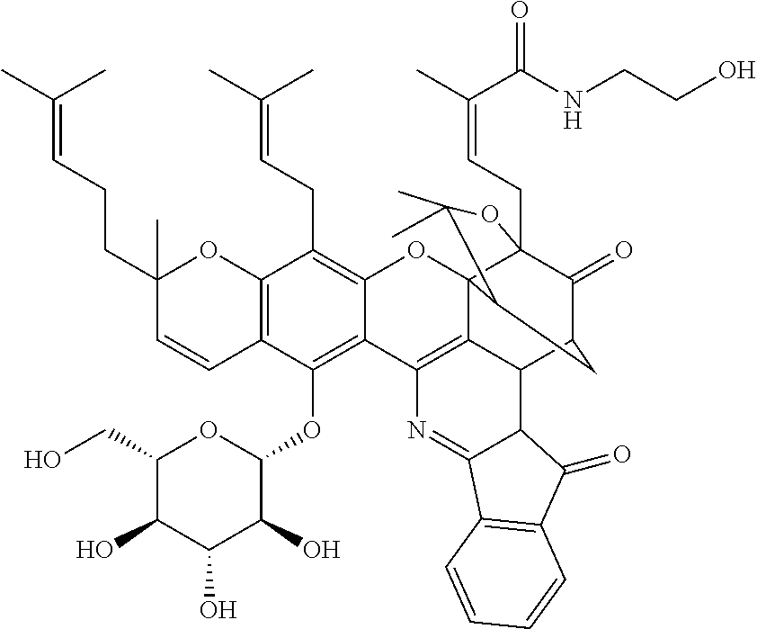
C12=C(C(OC3OC(CO)C(O)C(O)C3O)=C3C(=C1CC=C(C)C)OC14C5=C3N=C3C(C5C5C(=O)C1(CC=C(C(=O)NCCO)C)OC(C)(C)C4C5)C(=O)C1=C3C=CC=C1)C=CC(CCC=C(C)C)(C)O2
